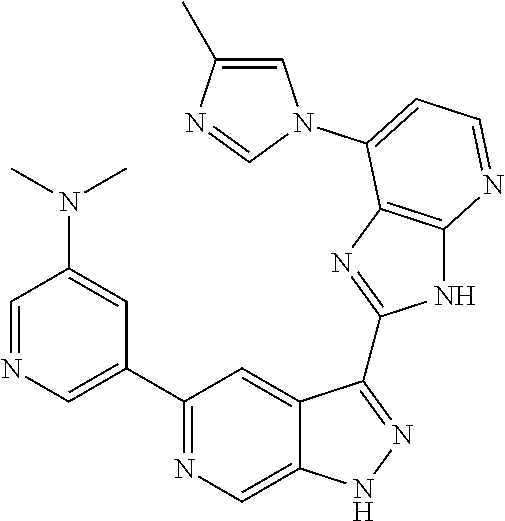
C1=NC=C(C2=NC=C3C(=C2)C(C2=NC4=C(N2)N=CC=C4N2C=C(C)N=C2)=NN3)C=C1N(C)C
